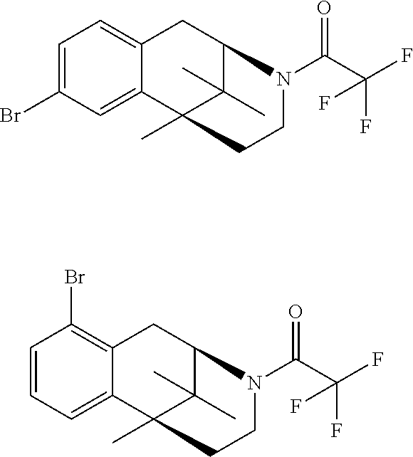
C1=C(Br)C=C2C(=C1)CC1C(C)(C)C2(C)CCN1C(C(F)(F)F)=O.C1=CC=C2C(=C1Br)CC1C(C)(C)C2(C)CCN1C(C(F)(F)F)=O
